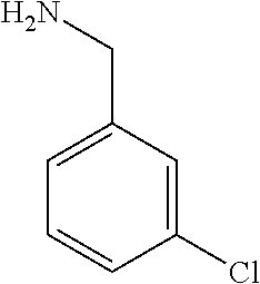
C1(Cl)=CC(CN)=CC=C1
